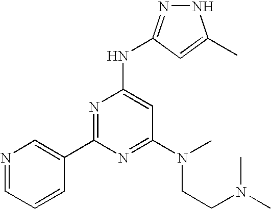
N1N=C(NC2=CC(N(CCN(C)C)C)=NC(C3=CN=CC=C3)=N2)C=C1C
